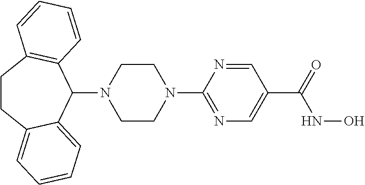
C1CC2=CC=CC=C2C(N2CCN(C3=NC=C(C(=O)NO)C=N3)CC2)C2=C1C=CC=C2
